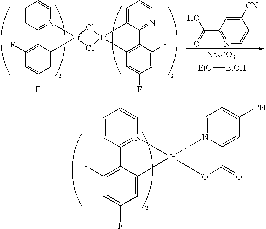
C1=CC2=N(C=C1)[Ir]1(C3=CC(F)=CC(F)=C23)N2=CC=C([CN])C=C2C(=O)O1.C1=CC2=N(C=C1)[Ir]1(C3=CC(F)=CC(F)=C23)Cl[Ir]2(Cl1)C1=CC=CN=C1C1=C2C=C(F)C=C1F.C1([CN])=CC(C(O)=O)=NC=C1.[EtO][EtOH]
